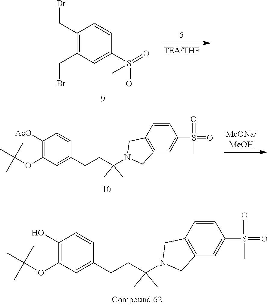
C1(CBr)=C(CBr)C=C(S(=O)(=O)C)C=C1.C1([AcO])=C(OC(C)(C)C)C=C(CCC(N2CC3=C(C2)C=CC(S(=O)(C)=O)=C3)(C)C)C=C1.C1(O)=C(OC(C)(C)C)C=C(CCC(N2CC3=C(C2)C=CC(S(=O)(C)=O)=C3)(C)C)C=C1
